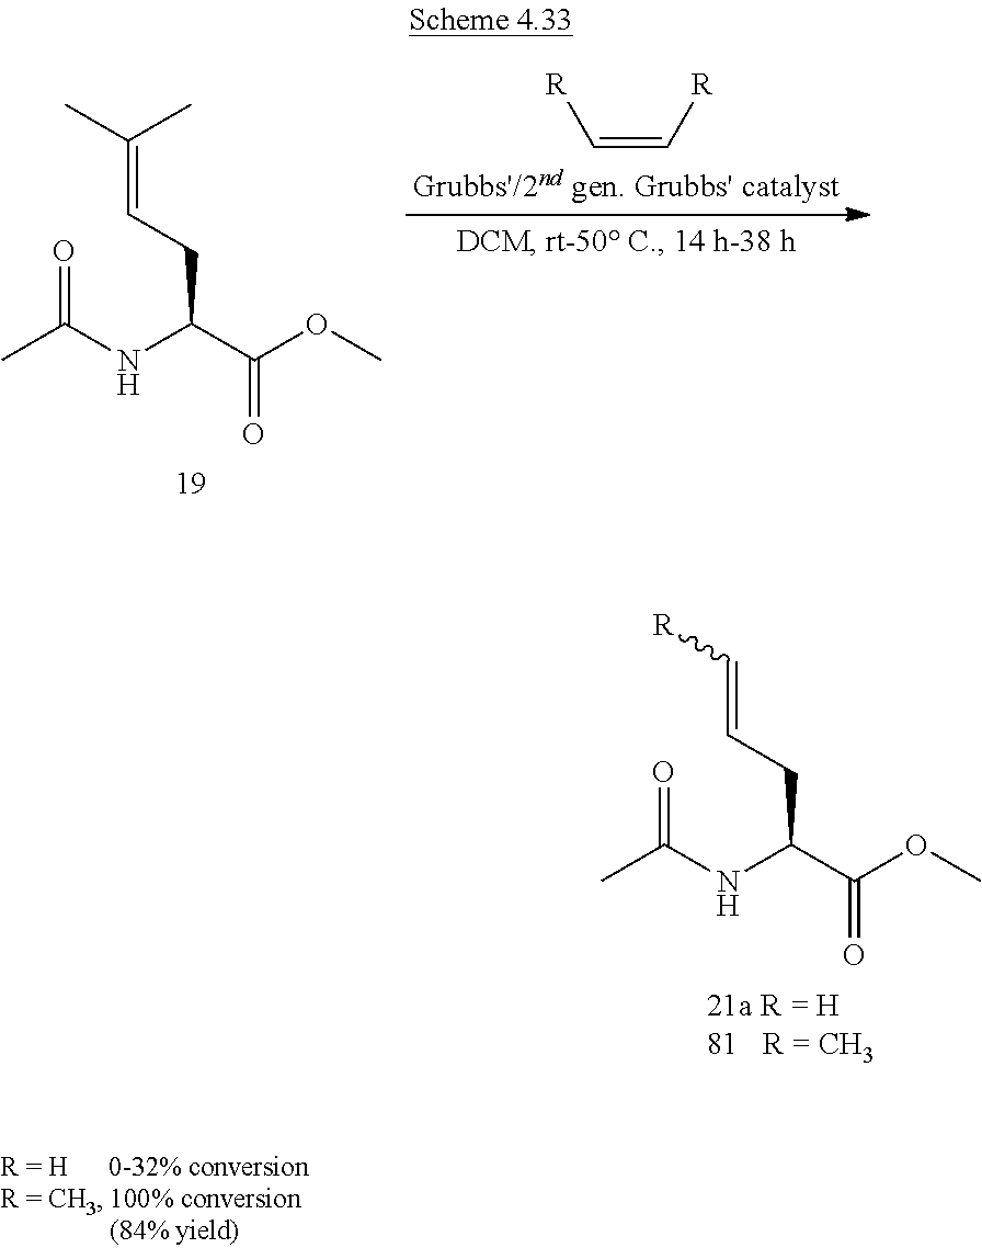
CC(NC(C(OC)=O)CC=C[R])=O.CC(NC(C(OC)=O)CC=C(C)C)=O.C(=C[R])[R]
